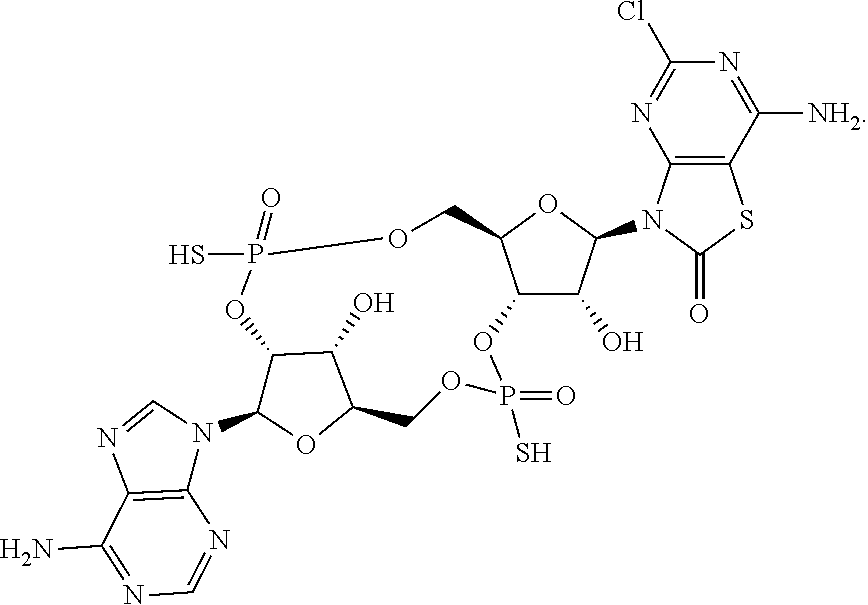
C12C(O)C(N3C(=O)SC4=C3N=C(Cl)N=C4[NH2])OC1COP(S)(=O)OC1C(O)C(COP(S)(=O)O2)OC1N1C=NC2=C1N=CN=C2N
